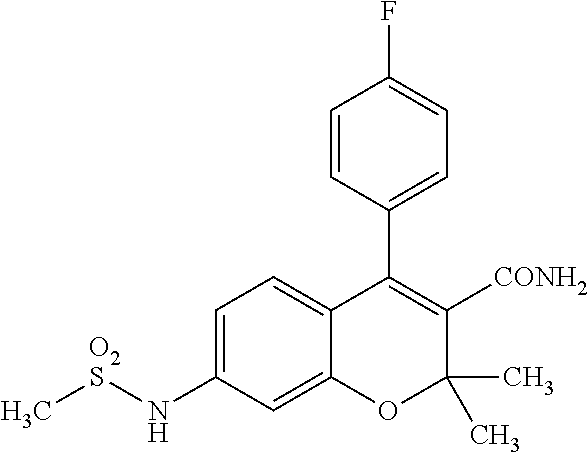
C1=CC(C2=C([CONH2])C(C)(C)OC3=CC(N[O2S]C)=CC=C23)=CC=C1F
